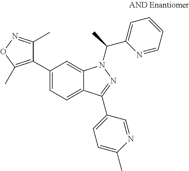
C12=CC=C(C3=C(C)ON=C3C)C=C1N(C(C1=CC=CC=N1)C)N=C2C1=CC=C(C)N=C1
